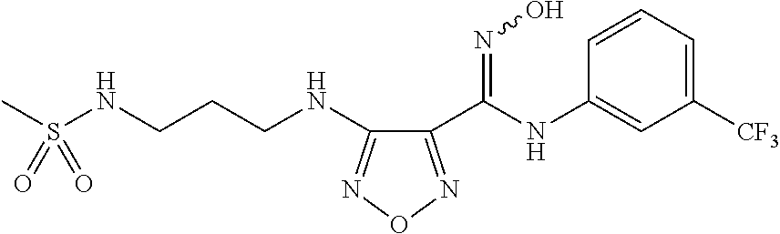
CS(NCCCNC1=NON=C1C(NC1=CC([CF3])=CC=C1)=NO)(=O)=O
